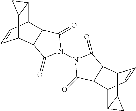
C1=CC2C3C(C1C1C2C(=O)N(N2C(=O)C4C5C=CC(C6C5C6)C4C2=O)C1=O)C3
